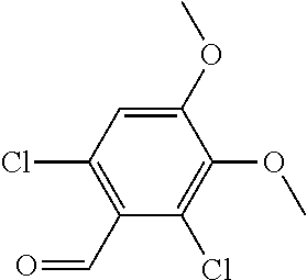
C1(OC)=CC(Cl)=C(C=O)C(Cl)=C1OC
